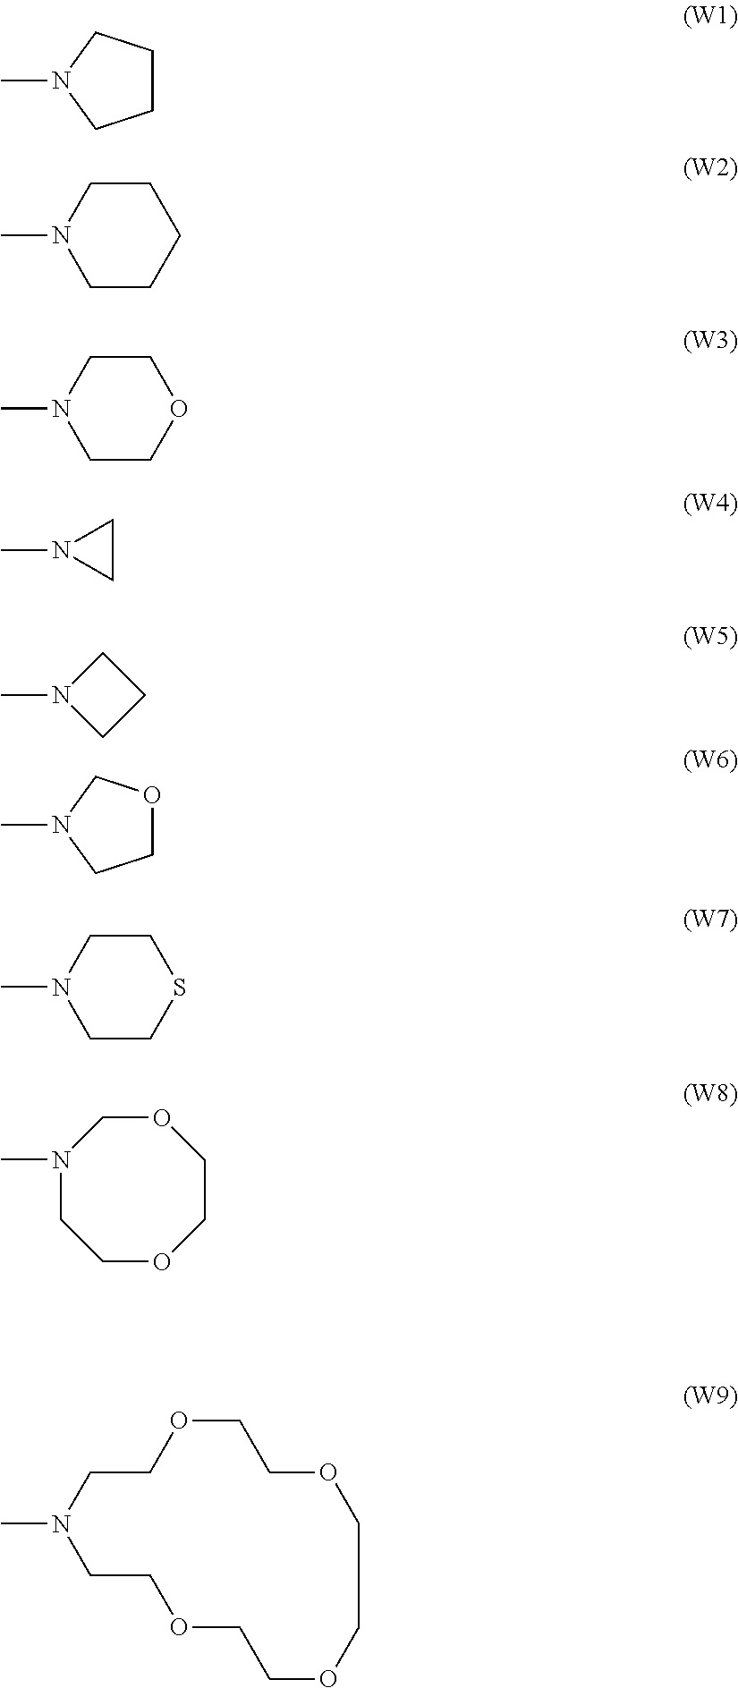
C1CCN(C)C1.C1CN(C)CCC1.C1CN(C)CCO1.C1CN1C.C1N(C)CC1.C1OCN(C)C1.C1CN(C)CCS1.N1(C)CCOCCOC1.C1CN(C)CCOCCOCCOCCO1
